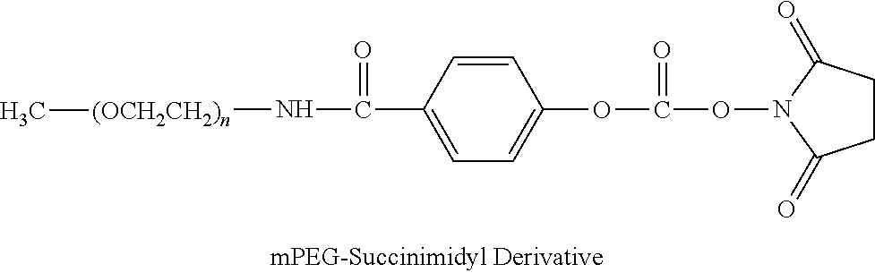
O(N1C(=O)CCC1=O)C(OC1=CC=C(C(N[(OCH2CH2)n]C)=O)C=C1)=O
